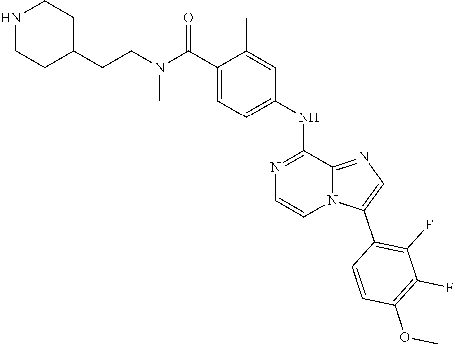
C1(C2=C(F)C(F)=C(OC)C=C2)=CN=C2N1C=CN=C2NC1=CC=C(C(N(CCC2CCNCC2)C)=O)C(C)=C1
